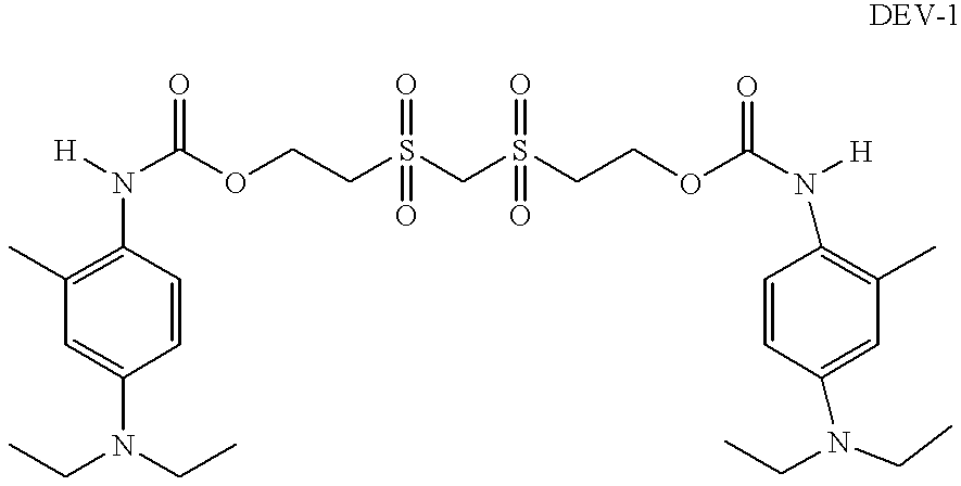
[H]N(C(OCCS(CS(CCOC(N([H])C1=C(C)C=C(N(CC)CC)C=C1)=O)(=O)=O)(=O)=O)=O)C1=C(C)C=C(N(CC)CC)C=C1
